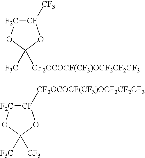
[CF]1([CF3])[F2C]OC([F3C])([CF2OCOCF(CF3)OCF2CF2CF3])O1.[CF]1([CF2OCOCF(CF3)OCF2CF2CF3])[F2C]OC([F3C])([CF3])O1
